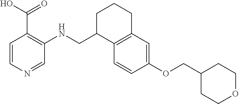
C1=CN=CC(NCC2C3=C(CCC2)C=C(OCC2CCOCC2)C=C3)=C1C(O)=O
